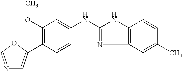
C1(C2=CN=CO2)=C(OC)C=C(NC2=NC3=C(N2)C=CC(C)=C3)C=C1
